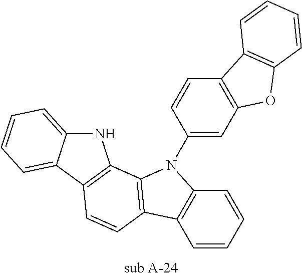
C1=CC=CC2=C1C1=C(C3=C(C=C1)C1=CC=CC=C1N3)N2C1=CC2=C(C=C1)C1=C(O2)C=CC=C1
